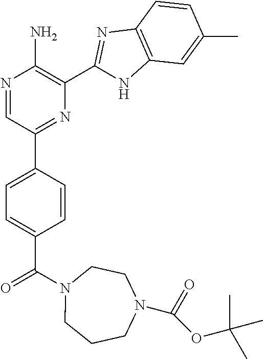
N1=CC(C2=CC=C(C(N3CCCN(C(OC(C)(C)C)=O)CC3)=O)C=C2)=NC(C2=NC3=C(N2)C=C(C)C=C3)=C1N
